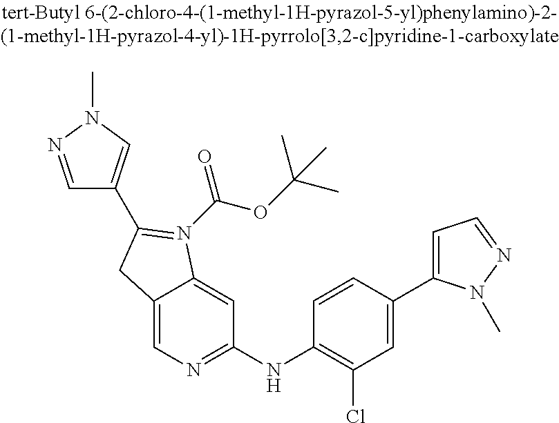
C12=CN=C(NC3=C(Cl)C=C(C4=CC=NN4C)C=C3)C=C1N(C(OC(C)(C)C)=O)=C(C1=CN(C)N=C1)C2
